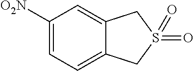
C1([O2N])=CC=C2C(=C1)CS(=O)(=O)C2
